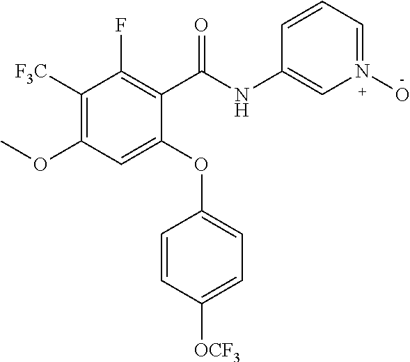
C1(C(NC2=CN(O)=CC=C2)=O)=C(F)C([F3C])=C(OC)C=C1OC1=CC=C([OCF3])C=C1
